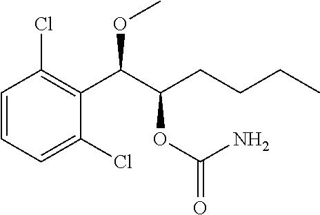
C1=C(Cl)C(C(C(CCCC)OC(=O)N)OC)=C(Cl)C=C1
